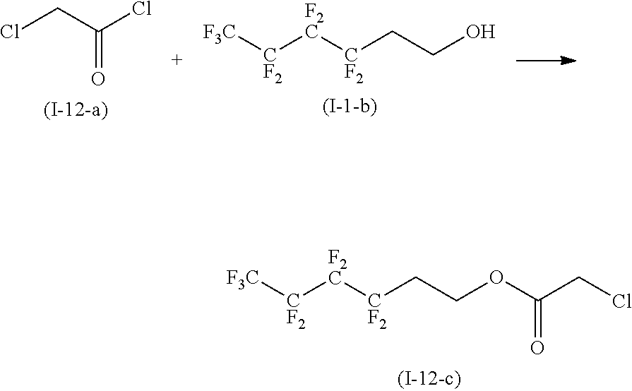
[F3C][CF2][F2C][CF2]CCO.ClCC(Cl)=O.[F3C][CF2][F2C][CF2]CCOC(CCl)=O
